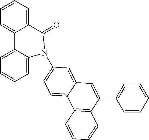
C12=CC=CC=C1C(=O)N(C1=CC=C3C(=C1)C=C(C1=CC=CC=C1)C1=C3C=CC=C1)C1=CC=CC=C21
